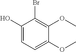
C1(O)=CC=C(OC)C(OC)=C1Br
